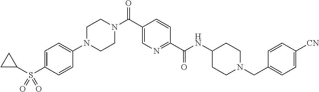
C1=C(N2CCN(C(C3=CN=C(C(NC4CCN(CC5=CC=C([CN])C=C5)CC4)=O)C=C3)=O)CC2)C=CC(S(C2CC2)(=O)=O)=C1
